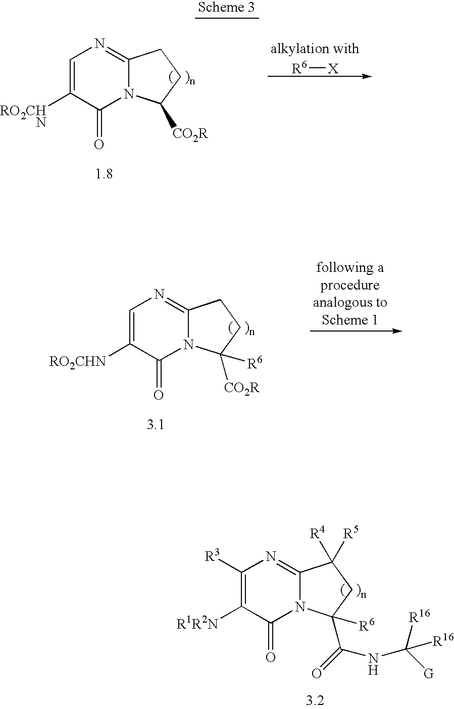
C12=NC=C([RO2CH])C(=O)N1C([CO2R])CC2.N.[R6][X].C12=NC=C([RO2CHN])C(=O)N1C([CO2R])([R6])CC2.C12=NC([R3])=C([R1R2N])C(=O)N1C(C(=O)NC([G])([R16])[R16])([R6])CC2([R4])[R5]
